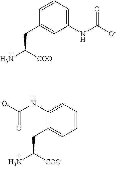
C(C([COO])N)C1=CC(NC([O-])=O)=CC=C1.C(C([COO])N)C1=CC=CC=C1NC([-O])=O
